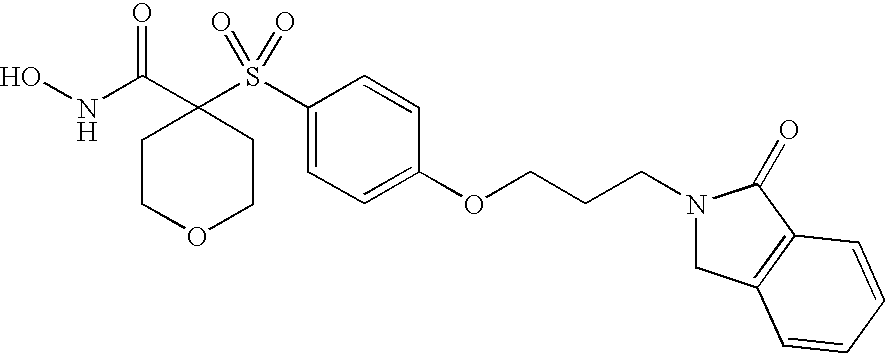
N(C(=O)C1(S(=O)(=O)C2=CC=C(OCCCN3CC4=C(C3=O)C=CC=C4)C=C2)CCOCC1)O
